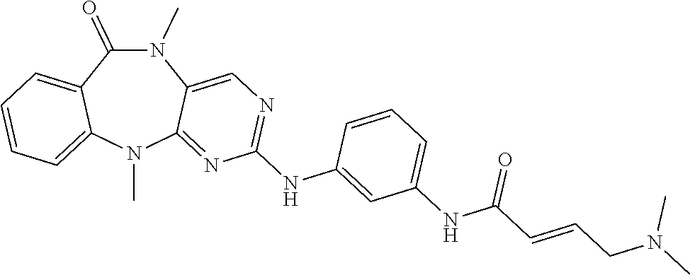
N1(C)C(=O)C2=CC=CC=C2N(C)C2=NC(NC3=CC(NC(C=CCN(C)C)=O)=CC=C3)=NC=C12
